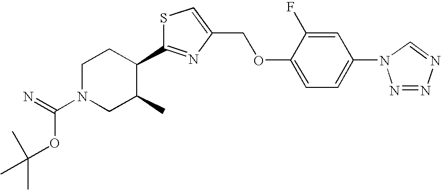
C1N(C(=N)OC(C)(C)C)CC(C)C(C2=NC(COC3=CC=C(N4N=NN=C4)C=C3F)=CS2)C1
